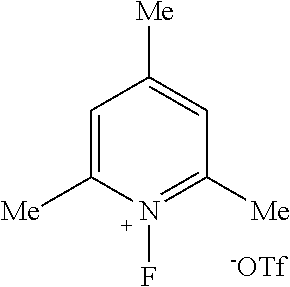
C1=C([Me])N(F)=C([Me])C=C1[Me].[-OTf]
